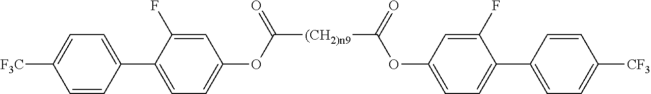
[(CH2)n9](C(OC1=CC=C(C2=CC=C([F3C])C=C2)C(F)=C1)=O)C(OC1=CC=C(C2=CC=C([CF3])C=C2)C(F)=C1)=O
